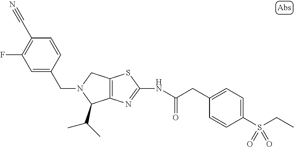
C1=C(CN2C(C(C)C)C3=C(C2)SC(NC(CC2=CC=C(S(CC)(=O)=O)C=C2)=O)=N3)C=CC(C#N)=C1F
